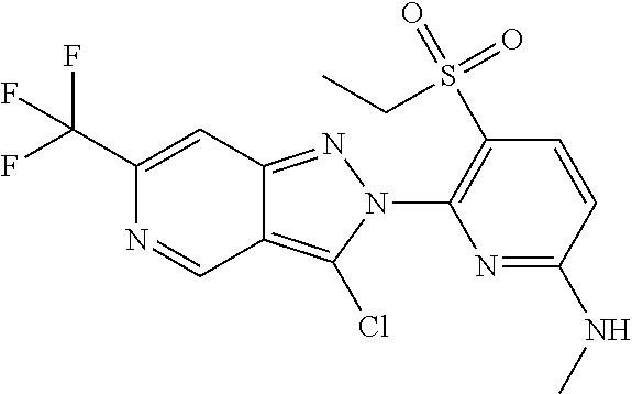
C1(C(F)(F)F)=CC2=NN(C3=C(S(=O)(=O)CC)C=CC(NC)=N3)C(Cl)=C2C=N1
